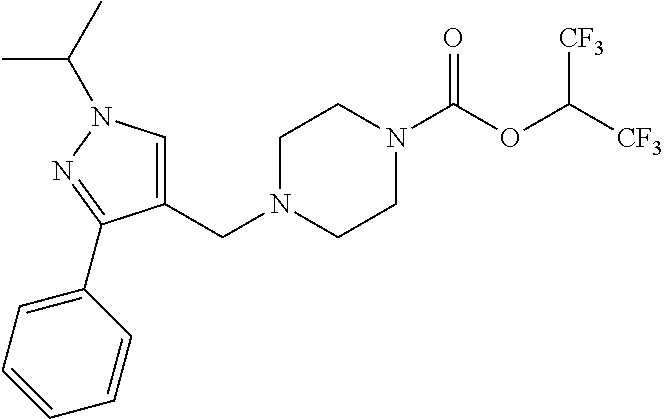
C(N1CCN(C(OC([CF3])[CF3])=O)CC1)C1=CN(C(C)C)N=C1C1=CC=CC=C1
